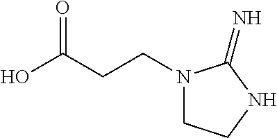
C(N1CCNC1=N)CC(O)=O
